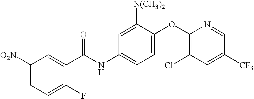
C1([O2N])=CC=C(F)C(C(NC2=CC=C(OC3=C(Cl)C=C([CF3])C=N3)C([N(CH3)2])=C2)=O)=C1
